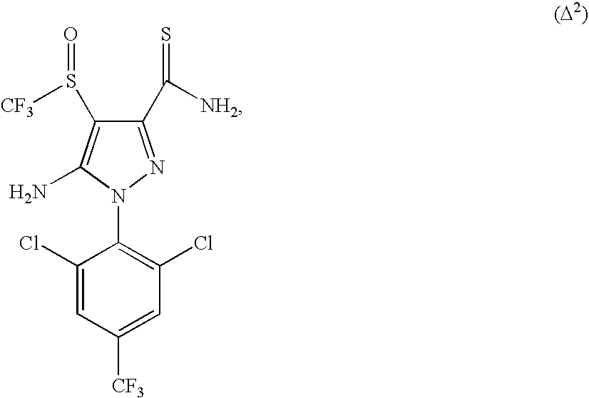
C1(Cl)=CC([CF3])=CC(Cl)=C1N1C(N)=C(S(=O)[CF3])C(C(=S)[NH2])=N1
